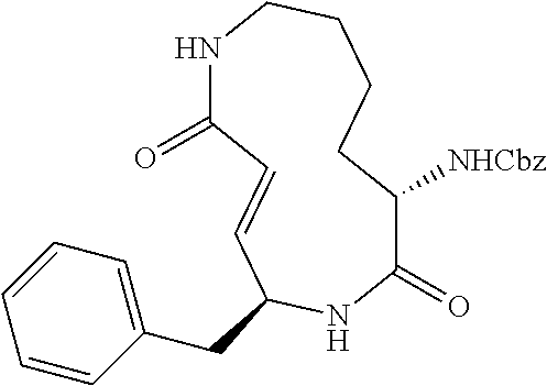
N1C(=O)C=CC(CC2=CC=CC=C2)NC(=O)C([NHCbz])CCCC1
